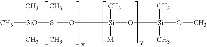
C[SiO]([Si](O[Si](O[Si](OC)(C)C)(C)[M])(C)C)(C)C
